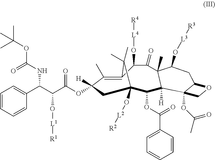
C1(C)=C2C(O[L4][R4])C(=O)C3(C)C([H])(C(OC(C4=CC=CC=C4)=O)C(O[L2][R2])(CC1([H])OC(C(C(C1=CC=CC=C1)NC(OC(C)(C)C)=O)O[L1][R1])=O)C2(C)C)C1(OC(C)=O)C(CC3O[L3][R3])OC1
